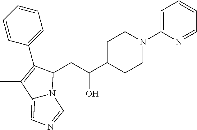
C1=CC(C2=C(C)C3=CN=CN3C2CC(C2CCN(C3=CC=CC=N3)CC2)O)=CC=C1
